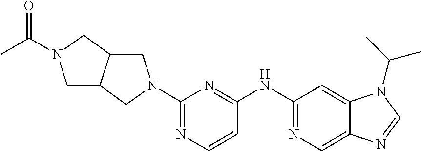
C1(N2CC3C(C2)CN(C(C)=O)C3)=NC=CC(NC2=NC=C3C(=C2)N(C(C)C)C=N3)=N1
